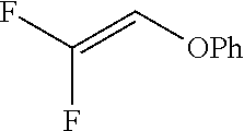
FC(F)=C[OPh]
